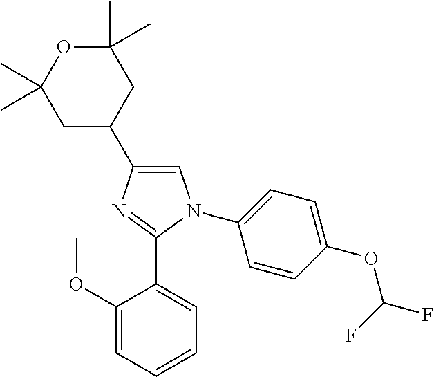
C1=C(C2CC(C)(C)OC(C)(C)C2)N=C(C2=CC=CC=C2OC)N1C1=CC=C(OC(F)F)C=C1
